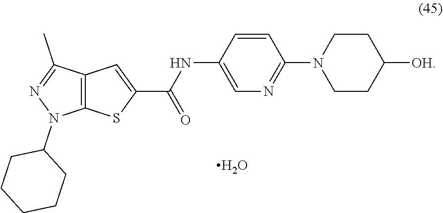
C12=C(SC(C(=O)NC3=CN=C(N4CCC([OH])CC4)C=C3)=C1)N(C1CCCCC1)N=C2C.O
